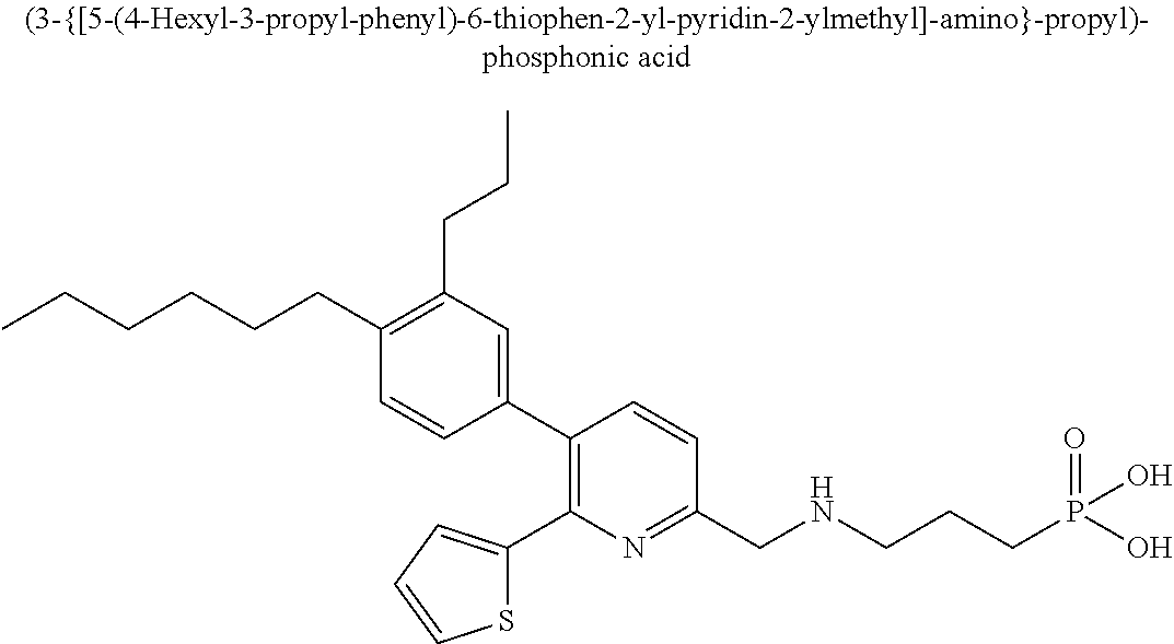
CCCCCCC1=C(CCC)C=C(C2=C(C3=CC=CS3)N=C(CNCCCP(O)(O)=O)C=C2)C=C1
